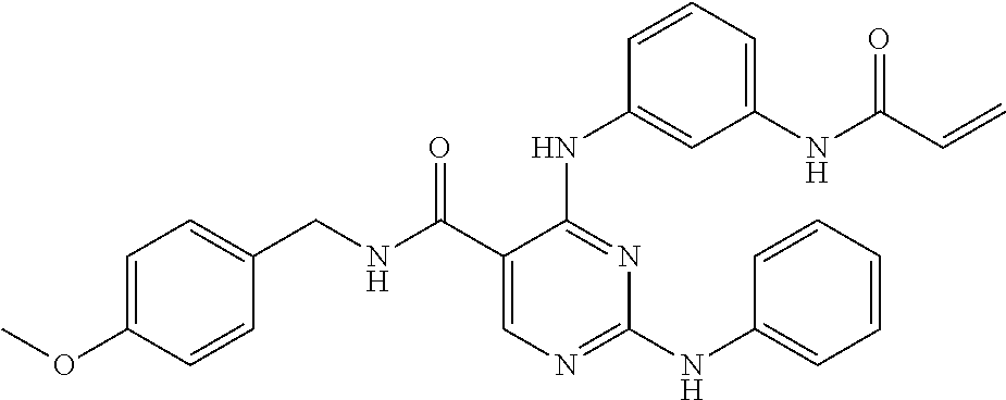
N(C1=NC=C(C(NCC2=CC=C(OC)C=C2)=O)C(NC2=CC(NC(C=C)=O)=CC=C2)=N1)C1=CC=CC=C1
